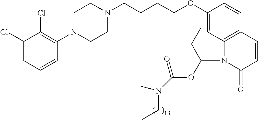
C1(Cl)=CC=CC(N2CCN(CCCCOC3=CC4=C(C=C3)C=CC(=O)N4C(OC(N(C)CC)=O)C(C)C)CC2)=C1Cl
